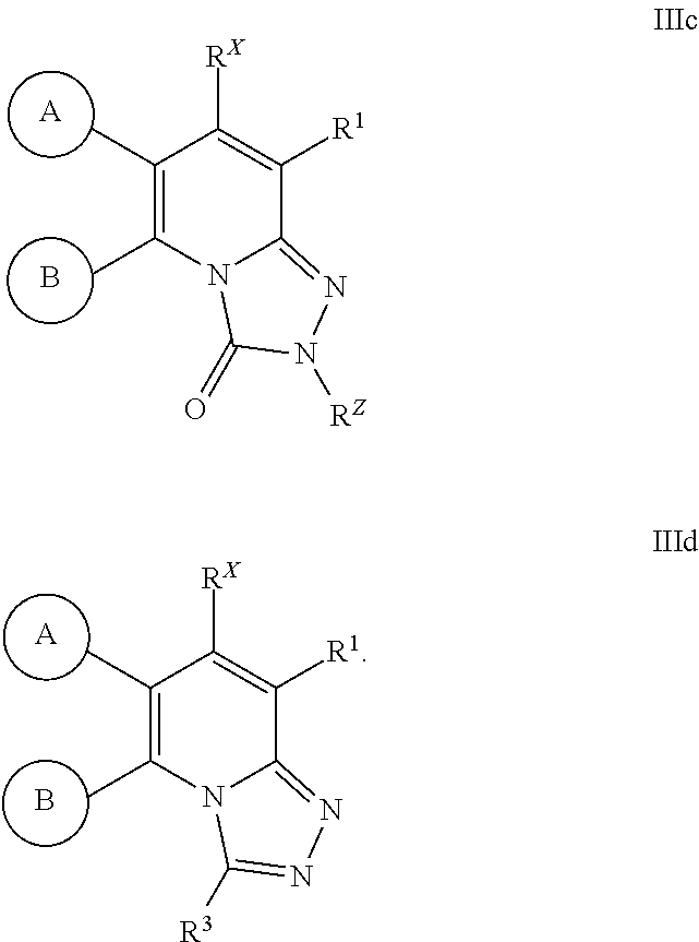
CC1=C(C)N2C(=NN([RZ])C2=O)C([R1])=C1[RX].[A].B.CC1=C(C)N2C(=NN=C2[R3])C([R1])=C1[RX].[A].B
